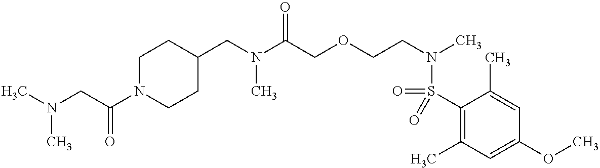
C1(S(=O)(N(CCOCC(N(CC2CCN(C(CN(C)C)=O)CC2)C)=O)C)=O)=C(C)C=C(OC)C=C1C
